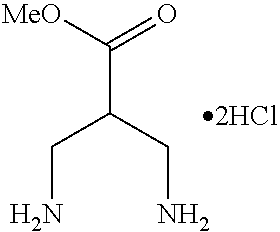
C(C(CN)CN)([MeO])=O
